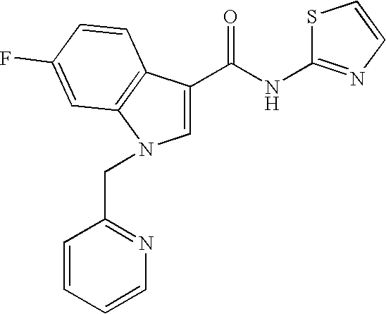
C1(C(NC2=NC=CS2)=O)=CN(CC2=NC=CC=C2)C2=C1C=CC(F)=C2
